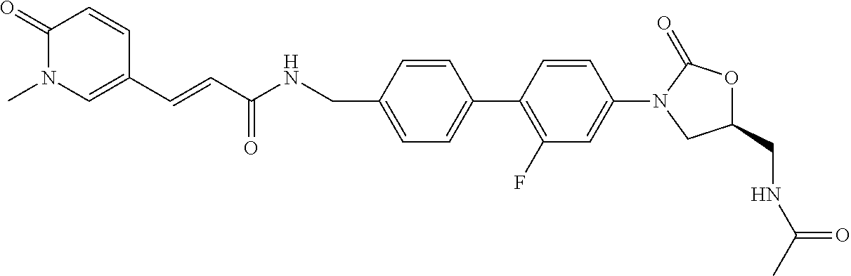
C1(CNC(C=CC2=CN(C)C(=O)C=C2)=O)=CC=C(C2=C(F)C=C(N3CC(CNC(C)=O)OC3=O)C=C2)C=C1
